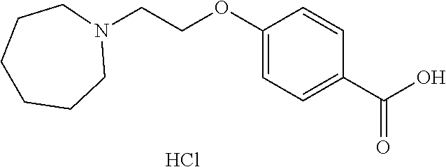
C1(OCCN2CCCCCC2)=CC=C(C(O)=O)C=C1.Cl
